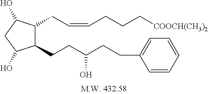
C1(CCC(CCC2=CC=CC=C2)O)C(CC=CCCC[COOCH(CH3)2])C(O)CC1O
